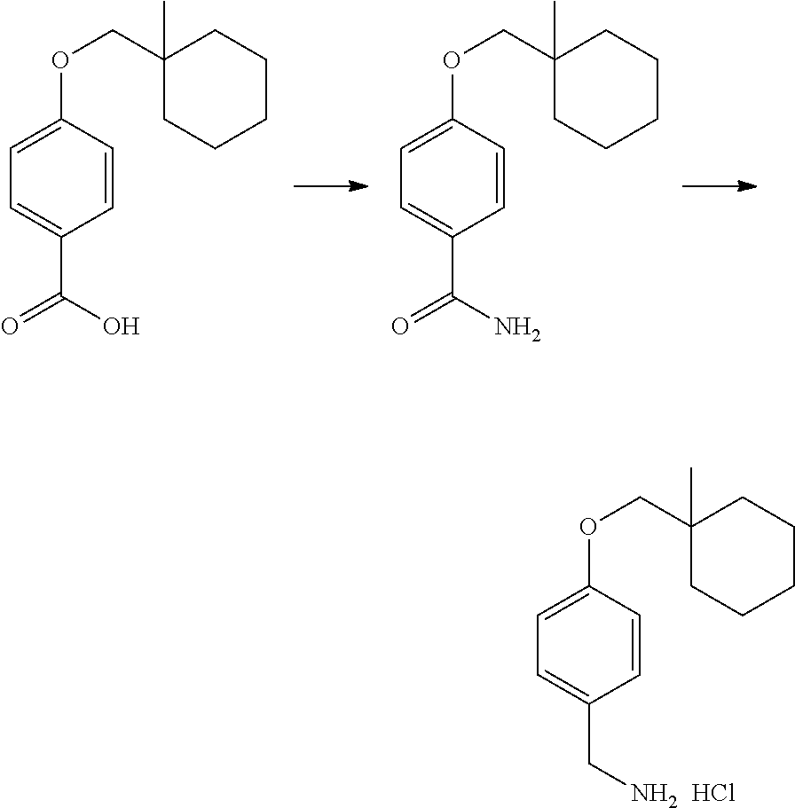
C1=CC(OCC2(C)CCCCC2)=CC=C1CN.Cl.C1=CC(OCC2(C)CCCCC2)=CC=C1C(O)=O.C1=CC(OCC2(C)CCCCC2)=CC=C1C(N)=O
